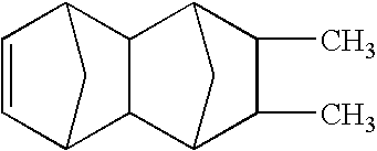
C1=CC2CC1C1C3C(C)C(C)C(C21)C3
